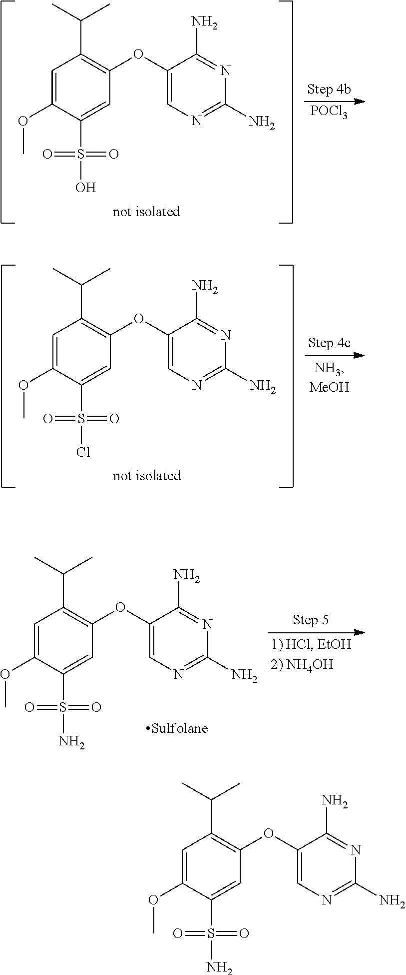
C1=C(OC)C(S(N)(=O)=O)=CC(OC2=CN=C(N)N=C2N)=C1C(C)C.C1=C(OC)C(S(Cl)(=O)=O)=CC(OC2=CN=C(N)N=C2N)=C1C(C)C.C1=C(OC)C(S(N)(=O)=O)=CC(OC2=CN=C(N)N=C2N)=C1C(C)C.[POCl3].C1=C(OC)C(S(O)(=O)=O)=CC(OC2=CN=C(N)N=C2N)=C1C(C)C
